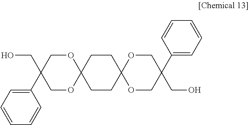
C12(OCC(CO)(C3=CC=CC=C3)CO1)CCC1(CC2)OCC(CO)(C2=CC=CC=C2)CO1
